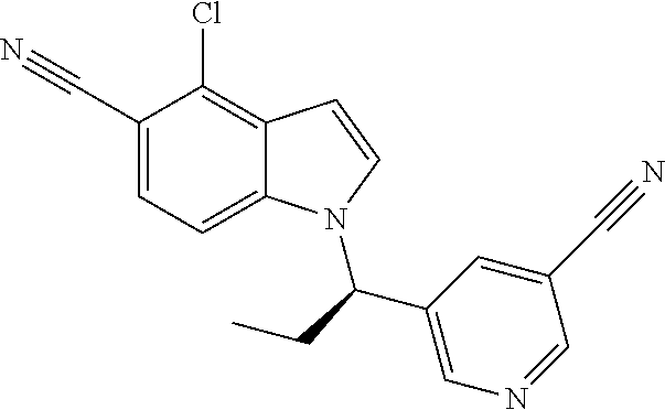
C1(C#N)=CC=C2C(=C1Cl)C=CN2C(C1=CN=CC(C#N)=C1)CC
